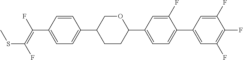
C(C1=CC=C(C2CCC(C3=CC=C(C4=CC(F)=C(F)C(F)=C4)C(F)=C3)OC2)C=C1)(=C(F)SC)F
